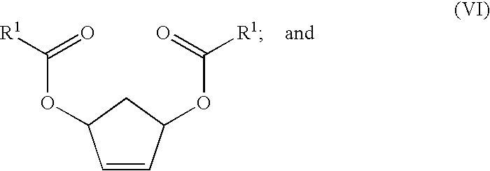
C1=CC(OC([R1])=O)CC1OC([R1])=O
